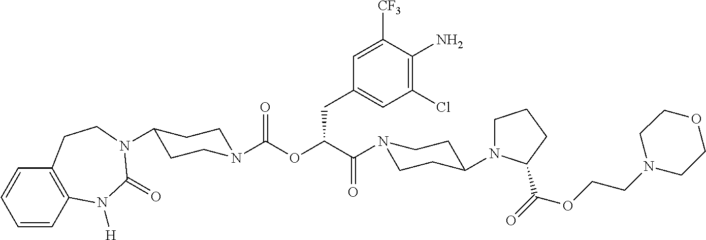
C1=CC2=C(C=C1)CCN(C1CCN(C(=O)OC(CC3=CC(Cl)=C(N)C([CF3])=C3)C(=O)N3CCC(N4CCCC4C(=O)OCCN4CCOCC4)CC3)CC1)C(=O)N2[H]
